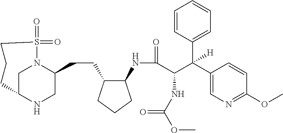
C1C2NCC(CCC3C(NC(=O)C(C(C4=CN=C(OC)C=C4)(C4=CC=CC=C4)[H])NC(OC)=O)CCC3)N1S(=O)(=O)CCC2
